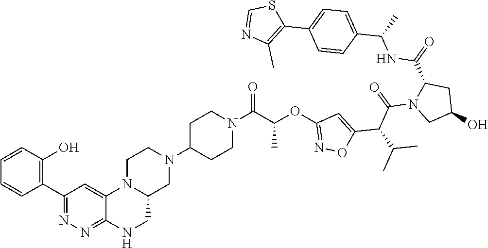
C1=CC(C2=NN=C3NCC4CN(C5CCN(C(C(OC6=NOC(C(C(N7CC(O)CC7C(=O)NC(C7=CC=C(C8=C(C)N=CS8)C=C7)C)=O)C(C)C)=C6)C)=O)CC5)CCN4C3=C2)=C(O)C=C1
